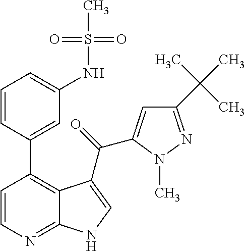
C1(C(C)(C)C)=NN(C)C(C(=O)C2=CNC3=NC=CC(C4=CC(NS(C)(=O)=O)=CC=C4)=C32)=C1
